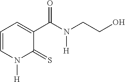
C1=CN([H])C(=S)C(C(N(CCO)[H])=O)=C1
